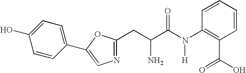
C(C(C(N(C1=C(C(=O)O)C=CC=C1)[H])=O)N)C1=NC=C(C2=CC=C(O)C=C2)O1
